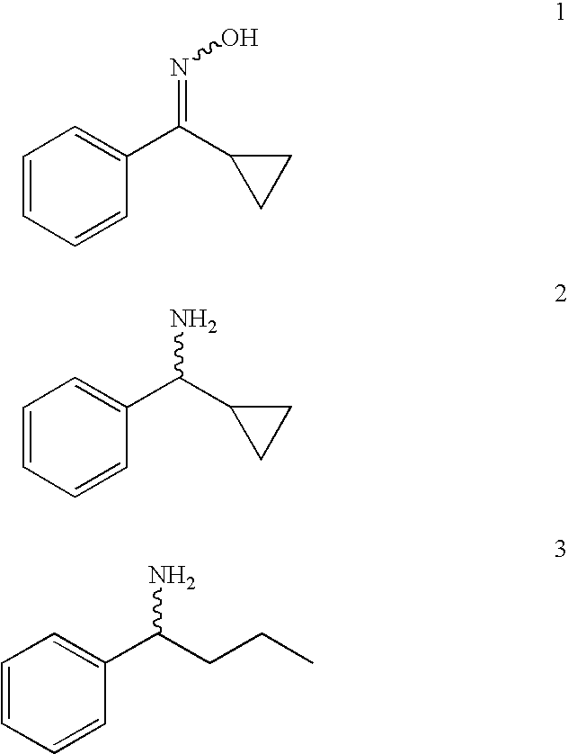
C1=CC=CC(C(C2CC2)=NO)=C1.C1=CC=CC(C(C2CC2)N)=C1.C1=CC=CC(C(CCC)N)=C1
